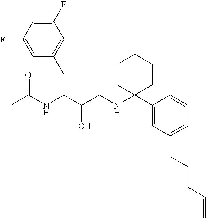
C1(F)=CC(CC(C(CNC2(C3=CC(CCCC=C)=CC=C3)CCCCC2)O)NC(C)=O)=CC(F)=C1
